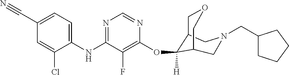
C1(NC2=NC=NC(OC3([H])C4COCC3CN(CC3CCCC3)C4)=C2F)=CC=C(C#N)C=C1Cl
